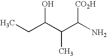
CCC(C(C(N)[CO2H])C)O
